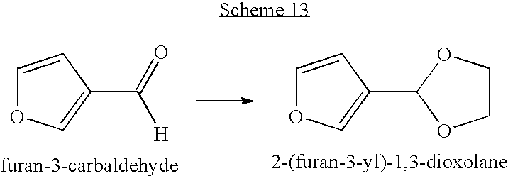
C1=CC(C(=O)[H])=CO1.C1=CC(C2OCCO2)=CO1
